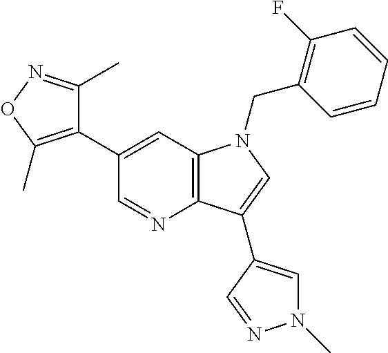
C1(C2=C(C)ON=C2C)=CC2=C(N=C1)C(C1=CN(C)N=C1)=CN2CC1=C(F)C=CC=C1
